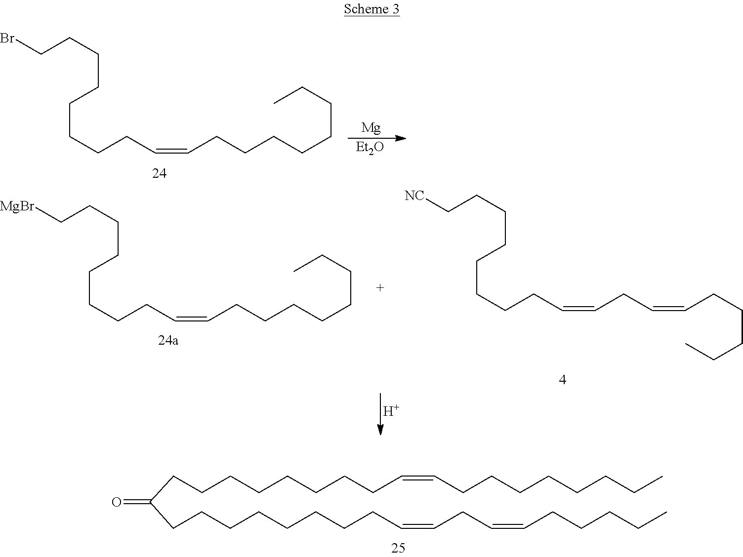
C(C=CCCCCCCCC)CCCCCCCBr.[Mg].[Et2O].C(C=CCC=CCCCCCCCC[NC])CCCC.C(C=CCCCCCCCC)CCCCCCC[BrMg].[H].C(C=CCCCCC)C=CCCCCCCCCC(CCCCCCCCC=CCCCCCCCC)=O
